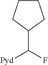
C1(C(F)[Pyd])CCCC1
